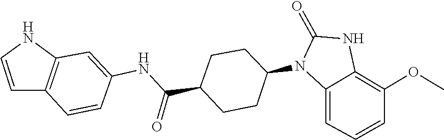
C1(=O)NC2=C(OC)C=CC=C2N1C1CCC(C(NC2=CC3=C(C=C2)C=CN3)=O)CC1
